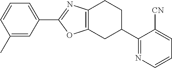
C1(C)=CC(C2=NC3=C(CC(C4=NC=CC=C4[CN])CC3)O2)=CC=C1
